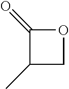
O1C(=O)C(C)C1
